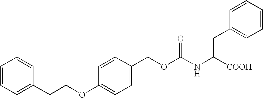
C1=CC=C(CCOC2=CC=C(COC(NC([COOH])CC3=CC=CC=C3)=O)C=C2)C=C1
